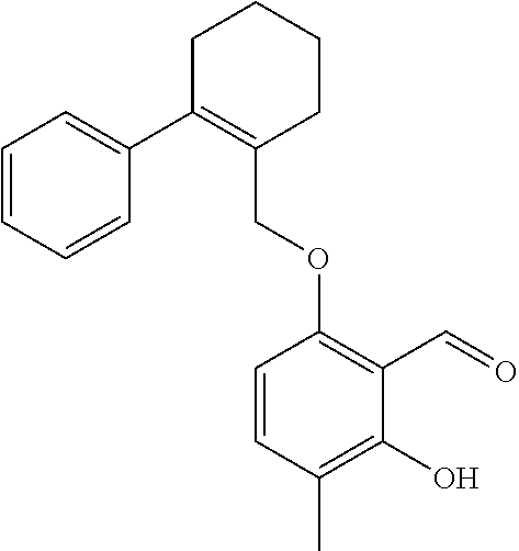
C1C(C2=CC=CC=C2)=C(COC2=C(C=O)C(O)=C(C)C=C2)CCC1
